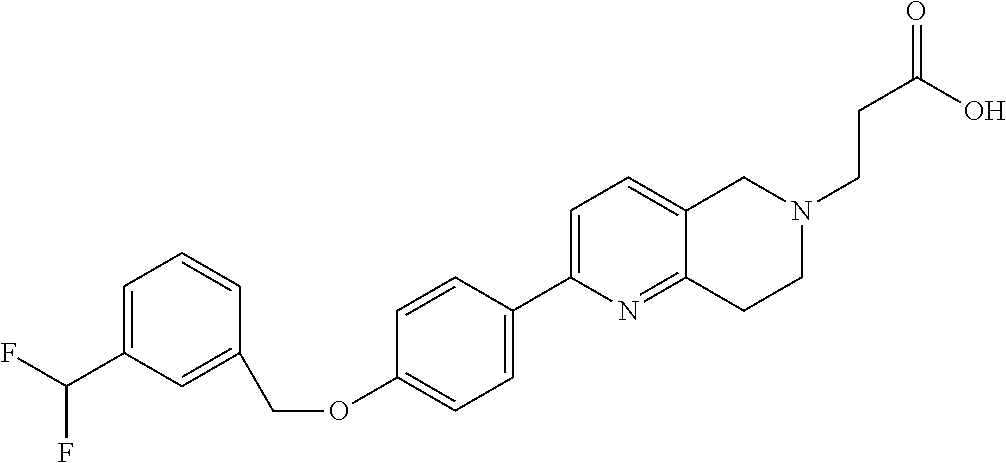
C1=C(C(F)F)C=C(COC2=CC=C(C3=CC=C4C(=N3)CCN(CCC(=O)O)C4)C=C2)C=C1
